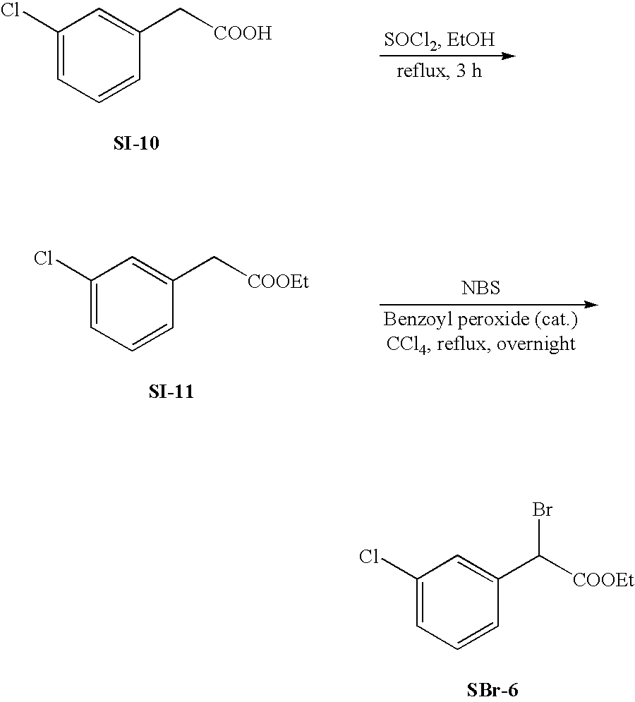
C1(Cl)=CC=CC(C([COOEt])Br)=C1.C1(Cl)=CC=CC(C[COOH])=C1.C1(Cl)=CC=CC(C[COOEt])=C1.[NBS]
